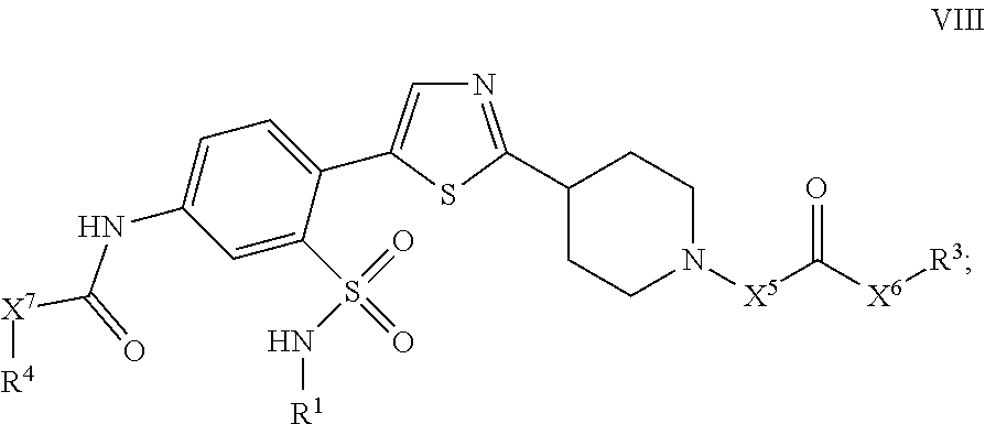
N1=C(C2CCN([X5]C([X6][R3])=O)CC2)SC(C2=CC=C(NC([X7][R4])=O)C=C2S(=O)(=O)N[R1])=C1
